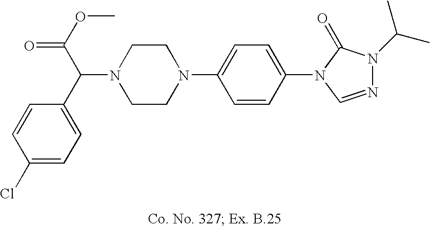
N1(C(C2=CC=C(Cl)C=C2)C(OC)=O)CCN(C2=CC=C(N3C=NN(C(C)C)C3=O)C=C2)CC1
